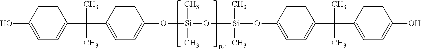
C1=C(O)C=CC(C(C)(C)C2=CC=C(O[Si](C)(O[Si](C)(C)OC3=CC=C(C(C)(C)C4=CC=C(O)C=C4)C=C3)C)C=C2)=C1
